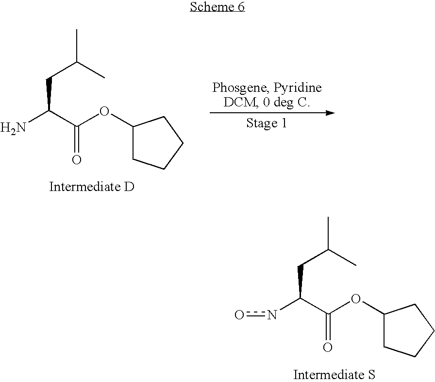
C(C(C(OC1CCCC1)=O)N)C(C)C.C(C(C(OC1CCCC1)=O)no)C(C)C
